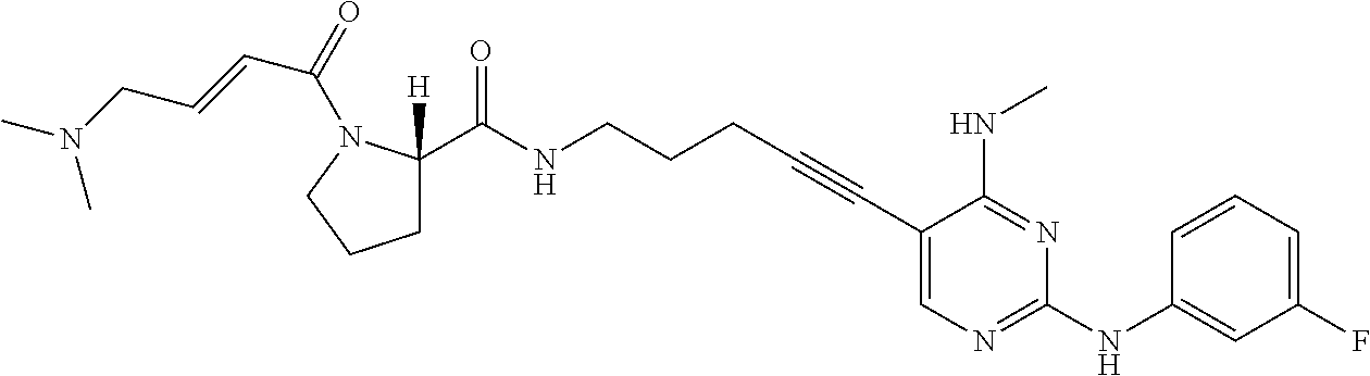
C1(C#CCCCNC(=O)C2([H])CCCN2C(=O)C=CCN(C)C)=CN=C(NC2=CC(F)=CC=C2)N=C1NC
